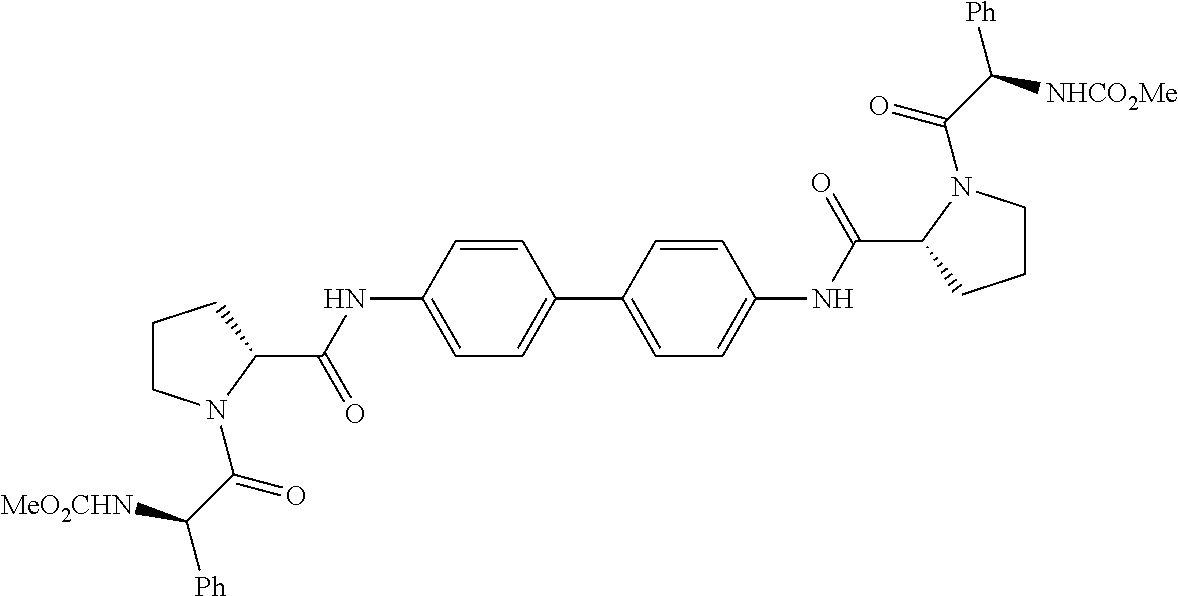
C1=CC(NC(C2CCCN2C(C([MeO2CHN])[Ph])=O)=O)=CC=C1C1=CC=C(NC(C2CCCN2C(C([NHCO2Me])[Ph])=O)=O)C=C1
